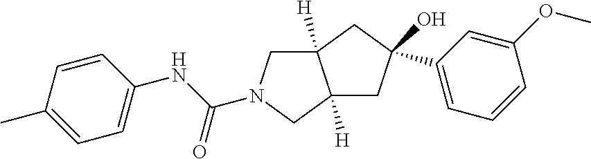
C1=C(C)C=CC(NC(=O)N2CC3([H])C([H])(C2)CC(C2=CC=CC(OC)=C2)(O)C3)=C1
